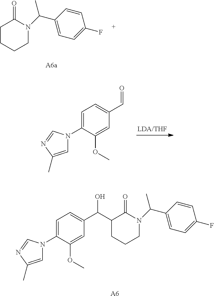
C1CCCN(C(C2=CC=C(F)C=C2)C)C1=O.C1=C(N2C=C(C)N=C2)C(OC)=CC(C=O)=C1.C1=C(N2C=C(C)N=C2)C(OC)=CC(C(O)C2CCCN(C(C3=CC=C(F)C=C3)C)C2=O)=C1.[A6]
